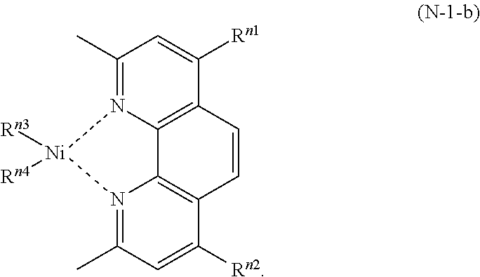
C1(C)=N2C3=C(C([Rn1])=C1)C=CC1=C3N(=C(C)C=C1[Rn2])[Ni]2([Rn3])[Rn4]
